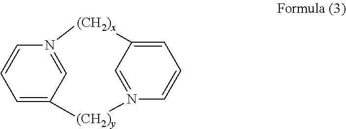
C1=C2C=N(C=C1)[(CH2)x]C1=CC=CN(=C1)[(CH2)y]2
